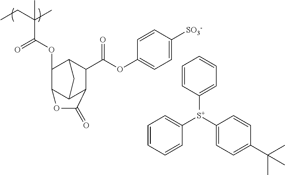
CCC(C)(C(OC1C2C3C(C(C(=O)OC4=CC=C([SO3-])C=C4)C1C3)C(=O)O2)=O)C.C1=CC=CC([S+](C2=CC=C(C(C)(C)C)C=C2)C2=CC=CC=C2)=C1
